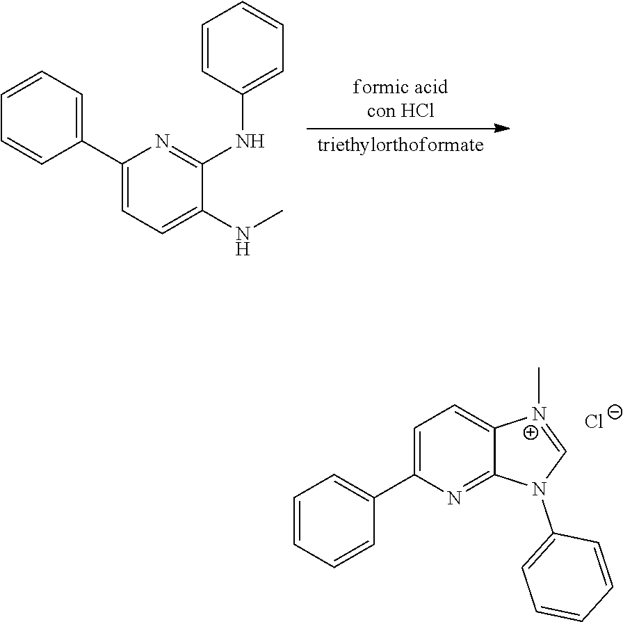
C1=C(C2=CC=CC=C2)N=C2C(=C1)[N+](C)=CN2C1=CC=CC=C1.[Cl-].C1(C2=CC=CC=C2)=CC=C(NC)C(NC2=CC=CC=C2)=N1
